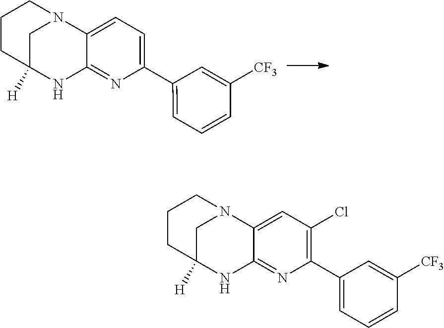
C12([H])NC3=NC(C4=CC=CC([CF3])=C4)=C(Cl)C=C3N(C1)CCC2.C12([H])NC3=NC(C4=CC=CC([CF3])=C4)=CC=C3N(C1)CCC2
